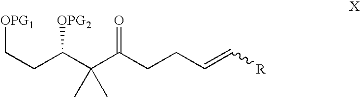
C(CC(C(C(CCC=C[R])=O)(C)C)[OPG2])[OPG1]
